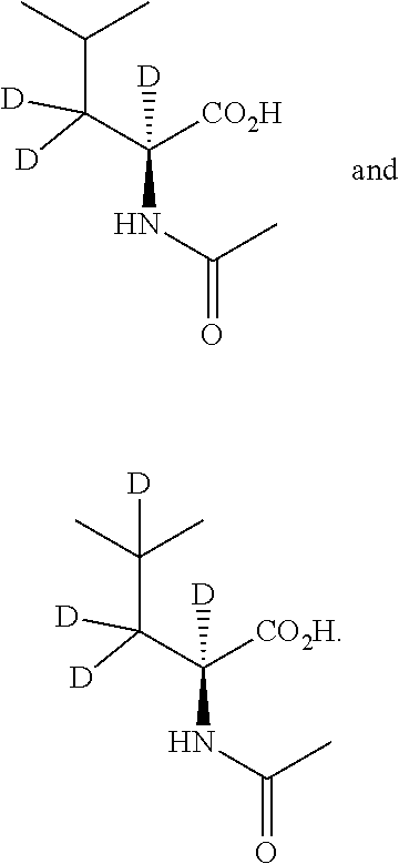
C(C)(C)C(C(NC(C)=O)([CO2H])[D])([D])[D].C(C)(C)(C(C(NC(C)=O)([CO2H])[D])([D])[D])[D]
